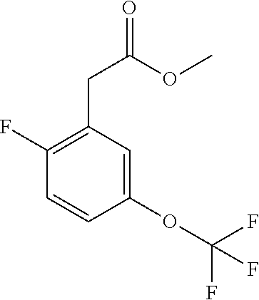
C1(CC(OC)=O)=C(F)C=CC(OC(F)(F)F)=C1
